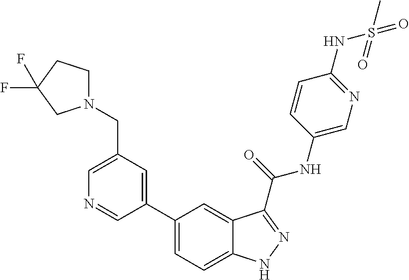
C1(CN2CCC(F)(F)C2)=CN=CC(C2=CC=C3C(=C2)C(C(NC2=CN=C(NS(C)(=O)=O)C=C2)=O)=NN3)=C1
